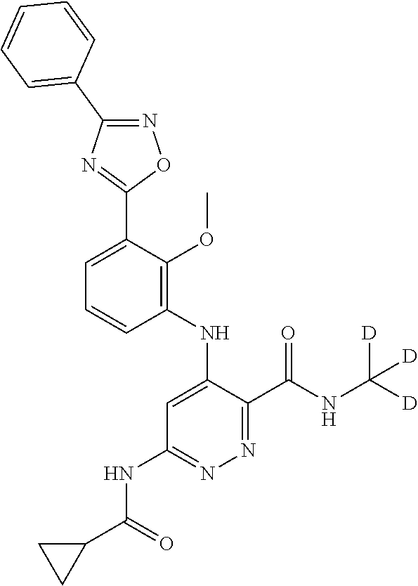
C1=C(C2=NC(C3=CC=CC=C3)=NO2)C(OC)=C(NC2=CC(NC(C3CC3)=O)=NN=C2C(NC([D])([D])[D])=O)C=C1
